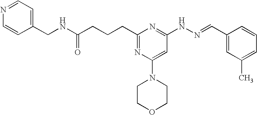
C(CCCC1=NC(N2CCOCC2)=CC(NN=CC2=CC(C)=CC=C2)=N1)(=O)NCC1=CC=NC=C1
